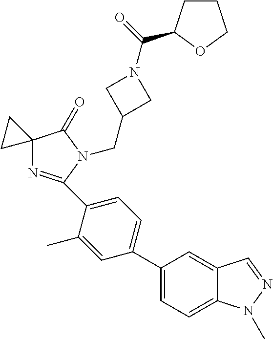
C12(N=C(C3=CC=C(C4=CC=C5C(=C4)C=NN5C)C=C3C)N(CC3CN(C(=O)C4CCCO4)C3)C1=O)CC2
